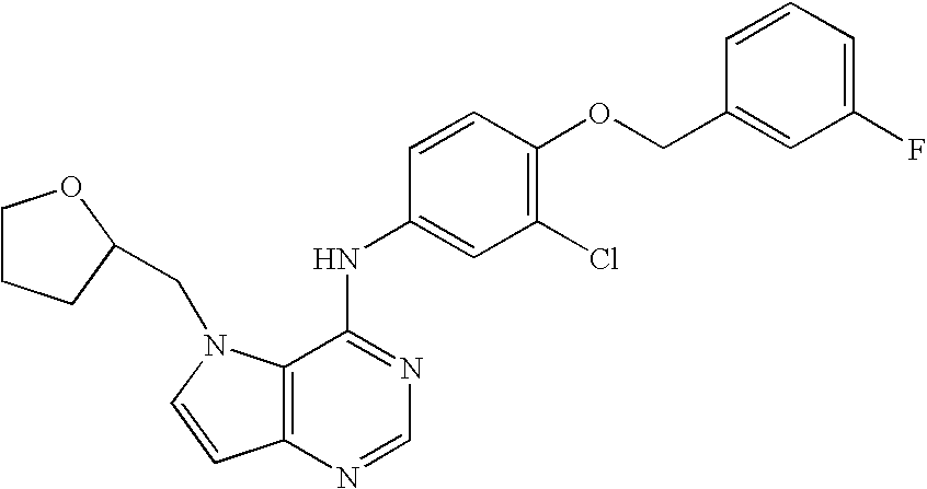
C12=C(N=CN=C1NC1=CC(Cl)=C(OCC3=CC(F)=CC=C3)C=C1)C=CN2CC1CCCO1
